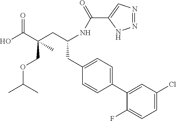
C1(F)=CC=C(Cl)C=C1C1=CC=C(CC(CC(C(O)=O)(COC(C)C)C)NC(C2=CN=NN2)=O)C=C1
